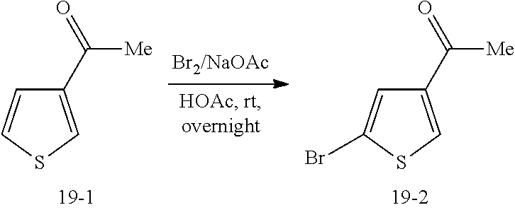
C1(C(=O)[Me])=CSC=C1.C1(C(=O)[Me])=CSC(Br)=C1
